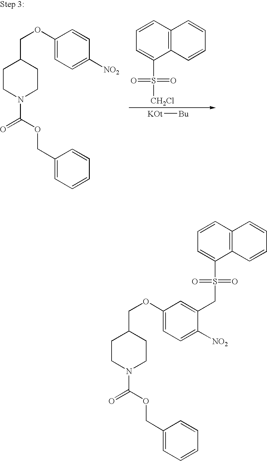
C12=C(C=CC=C1)C(S([CH2Cl])(=O)=O)=CC=C2.[KOt][Bu].C1(OCC2CCN(C(=O)OCC3=CC=CC=C3)CC2)=CC=C([NO2])C=C1.C1(OCC2CCN(C(=O)OCC3=CC=CC=C3)CC2)=CC=C([NO2])C(CS(C2=CC=CC3=C2C=CC=C3)(=O)=O)=C1
